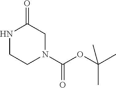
N1CCN(C(OC(C)(C)C)=O)CC1=O
